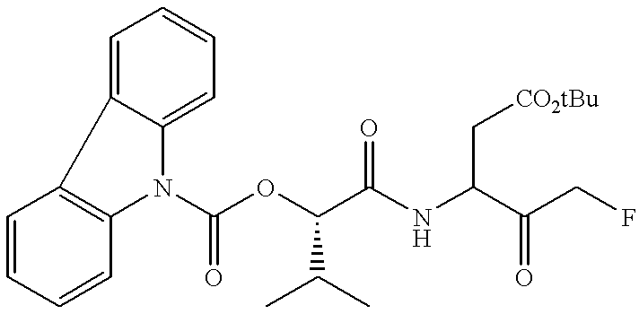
C1=C2C(=CC=C1)N(C(OC(C(NC(C(CF)=O)C[CO2tBu])=O)C(C)C)=O)C1=C2C=CC=C1
